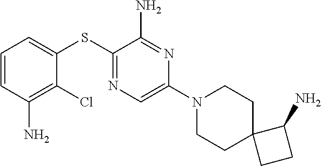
C1=CC(N)=C(Cl)C(SC2=NC=C(N3CCC4(CC3)CCC4N)N=C2N)=C1
